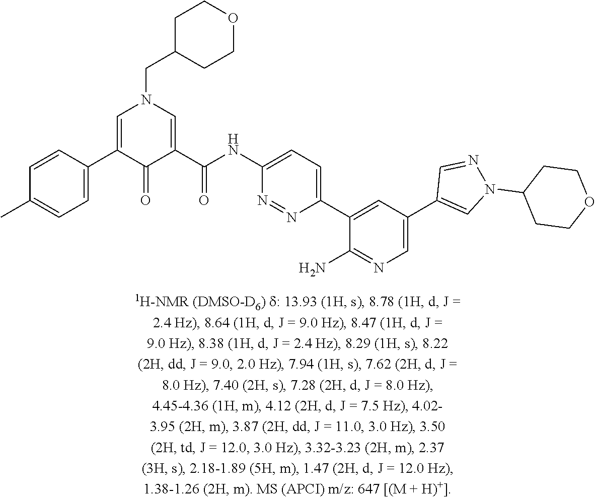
C1(C2=CN(CC3CCOCC3)C=C(C(NC3=CC=C(C4=CC(C5=CN(C6CCOCC6)N=C5)=CN=C4N)N=N3)=O)C2=O)=CC=C(C)C=C1
